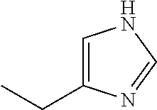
C1=C(CC)N=CN1
